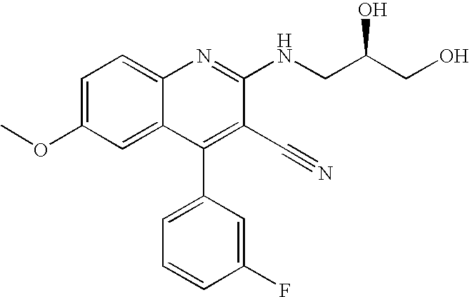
C1=C(OC)C=C2C(=C1)N=C(NCC(CO)O)C(C#N)=C2C1=CC=CC(F)=C1
